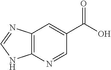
C12=C(N=CC(C(O)=O)=C1)NC=N2
